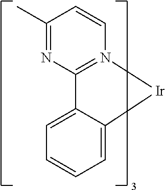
C1=CC=C2C(=C1)C1=N([Ir]2)C=CC(C)=N1
